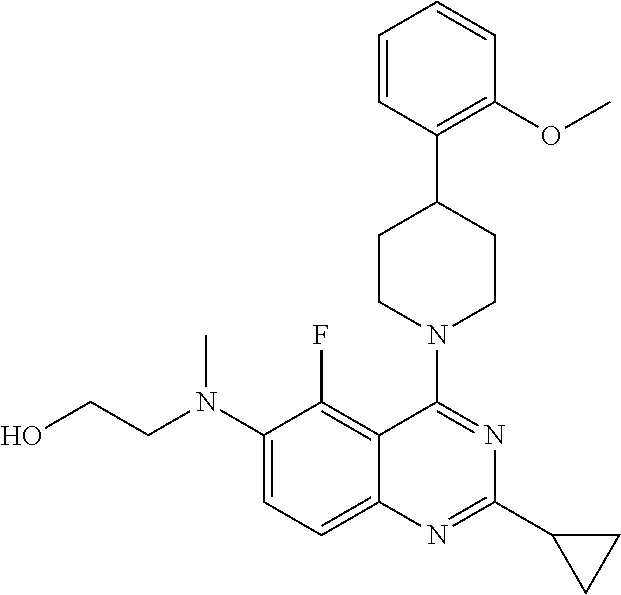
C1(N(CCO)C)=CC=C2C(=C1F)C(N1CCC(C3=C(OC)C=CC=C3)CC1)=NC(C1CC1)=N2
